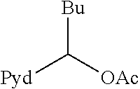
[Bu]C([OAc])[Pyd]
